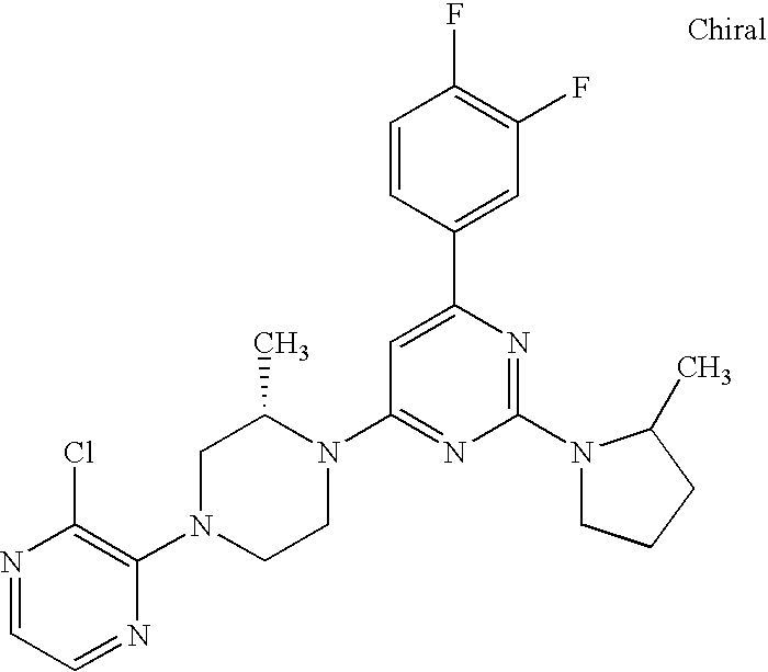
N1=CC=NC(N2CCN(C3=NC(N4CCCC4C)=NC(C4=CC(F)=C(F)C=C4)=C3)C(C)C2)=C1Cl
